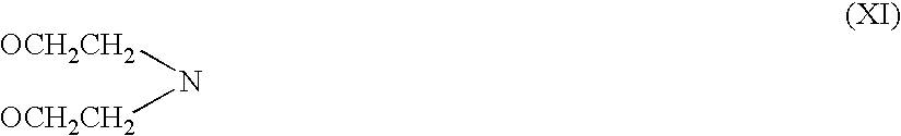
[OCH2CH2]N[OCH2CH2]
